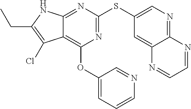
C12=C(OC3=CC=CN=C3)N=C(SC3=CN=C4C(=C3)N=CC=N4)N=C1NC(CC)=C2Cl
